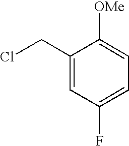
C1(CCl)=CC(F)=CC=C1[OMe]
